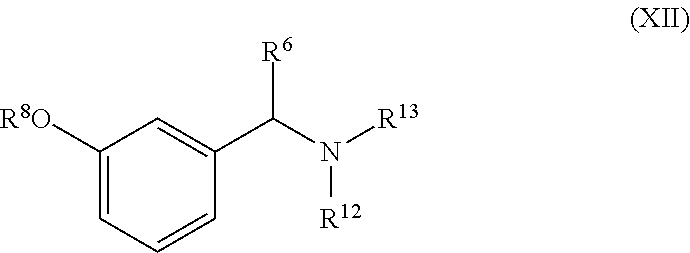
C1([R8O])=CC=CC(C(N([R13])[R12])[R6])=C1
